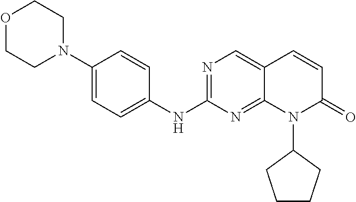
O1CCN(C2=CC=C(NC3=NC=C4C(=N3)N(C3CCCC3)C(=O)C=C4)C=C2)CC1
